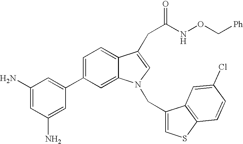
C1(C2=CC(N)=CC(N)=C2)=CC=C2C(=C1)N(CC1=CSC3=C1C=C(Cl)C=C3)C=C2CC(=O)NOC[Ph]
